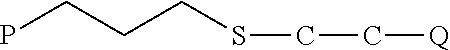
PCCCSCC[Q]
